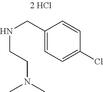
C1(CNCCN(C)C)=CC=C(Cl)C=C1
